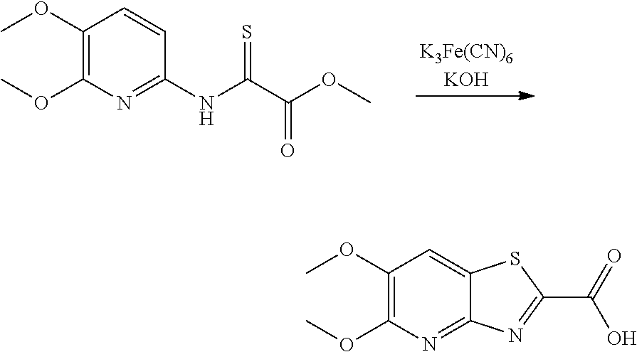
O(C)C(C(NC1=NC(OC)=C(OC)C=C1)=S)=O.O(C)C1=C(OC)C=C2C(=N1)N=C(C(O)=O)S2
